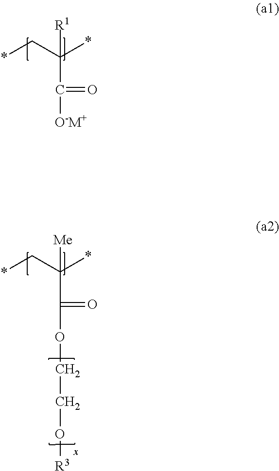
*CC(*)([R1])C(=O)[O-M+].*CC(*)([Me])C(=O)OCCO[R3]
